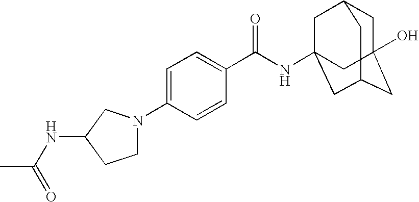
C1=C(N2CCC(NC(=O)C)C2)C=CC(C(=O)NC23CC4CC(O)(CC(C2)C4)C3)=C1
